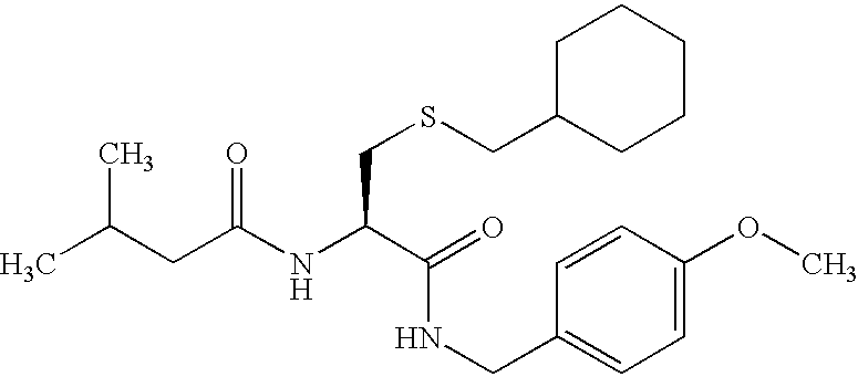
N(C(C(NCC1=CC=C(OC)C=C1)=O)CSCC1CCCCC1)C(CC(C)C)=O
